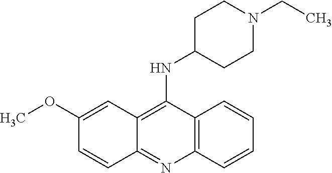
C12=C(C(NC3CCN(CC)CC3)=C3C(=N1)C=CC(OC)=C3)C=CC=C2
